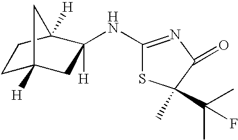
C1C2([H])CC(NC3=NC(=O)C(C(C)(C)F)(C)S3)([H])C([H])(C1)C2
